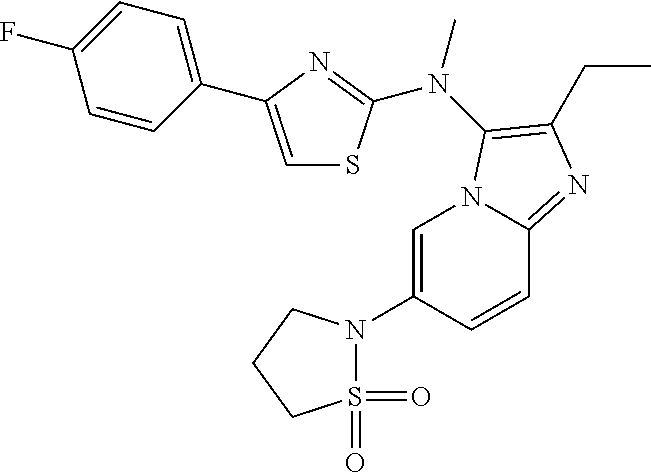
C1=C(N2S(=O)(=O)CCC2)C=CC2=NC(CC)=C(N(C)C3=NC(C4=CC=C(F)C=C4)=CS3)N12
